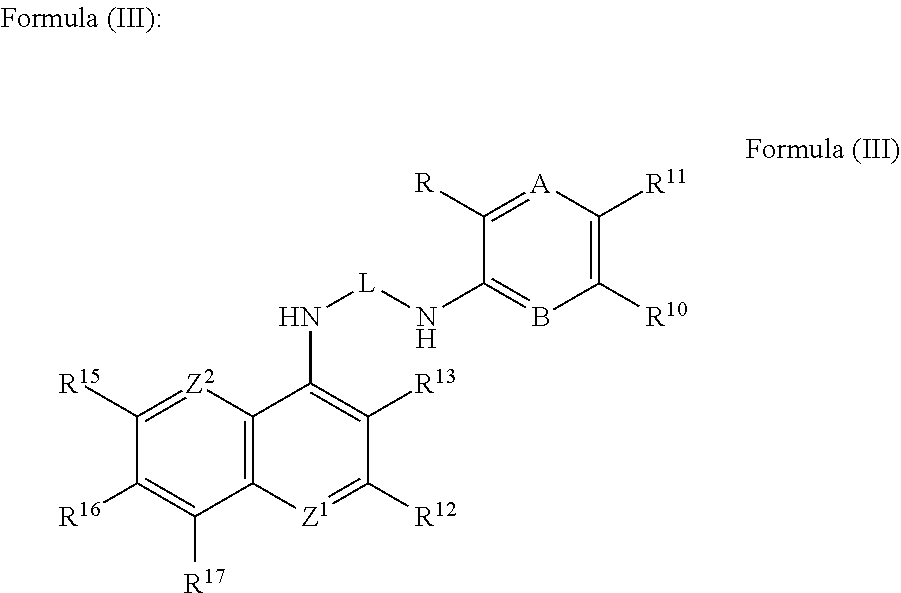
C12=C([Z2]=C([R15])C([R16])=C1[R17])C(N[L]NC1=BC([R10])=C([R11])[A]=C1[R])=C([R13])C([R12])=[Z1]2
